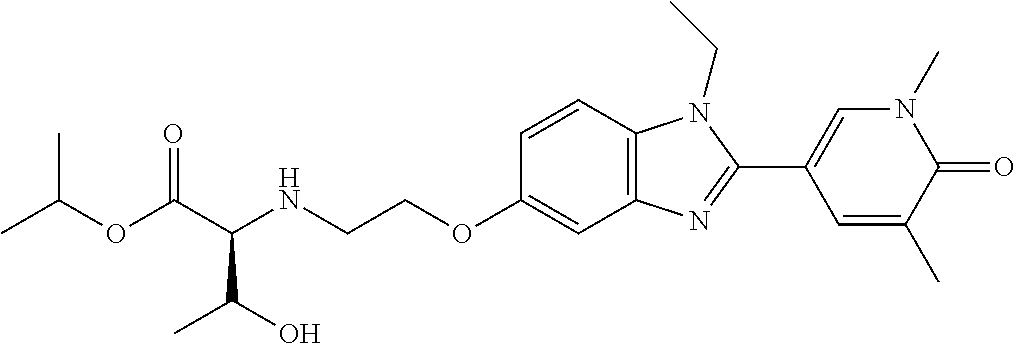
C(C(NCCOC1=CC2=C(C=C1)N(CC)C(C1=CN(C)C(=O)C(C)=C1)=N2)C(O)C)(=O)OC(C)C
